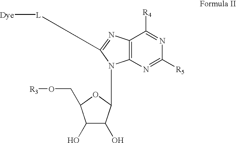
C1(O)C(O)C(N2C3=C(C([R4])=NC([R5])=N3)N=C2[L][Dye])OC1CO[R3]
